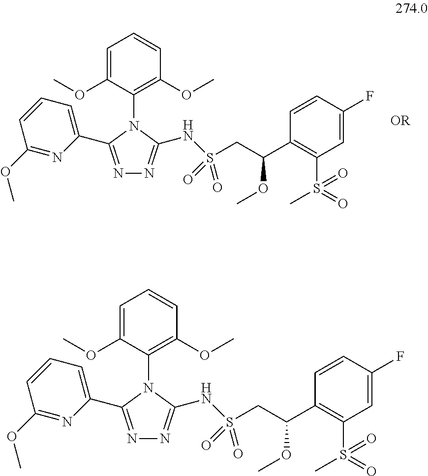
C1=C(OC)C(N2C(C3=CC=CC(OC)=N3)=NN=C2NS(CC(C2=C(S(C)(=O)=O)C=C(F)C=C2)OC)(=O)=O)=C(OC)C=C1.C1=C(OC)C(N2C(C3=CC=CC(OC)=N3)=NN=C2NS(CC(C2=C(S(C)(=O)=O)C=C(F)C=C2)OC)(=O)=O)=C(OC)C=C1
